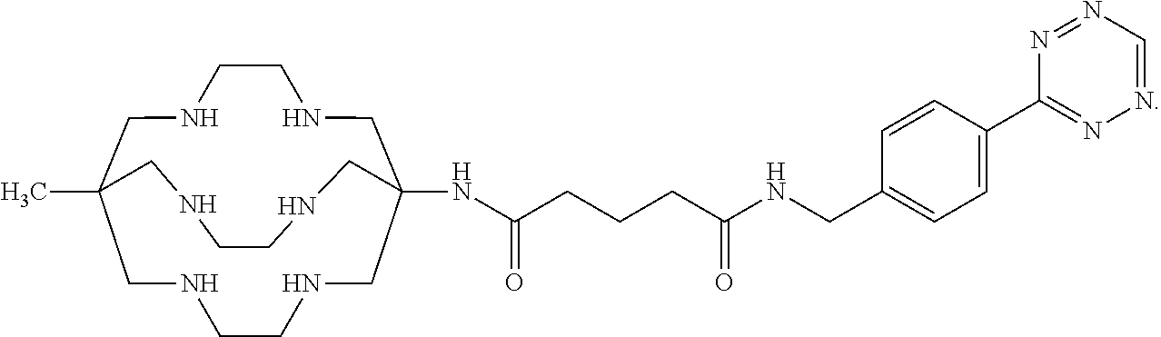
N(C(CCCC(NCC1=CC=C(C2=NN=CN=N2)C=C1)=O)=O)C12CNCCNCC(C)(CNCCNC1)CNCCNC2
